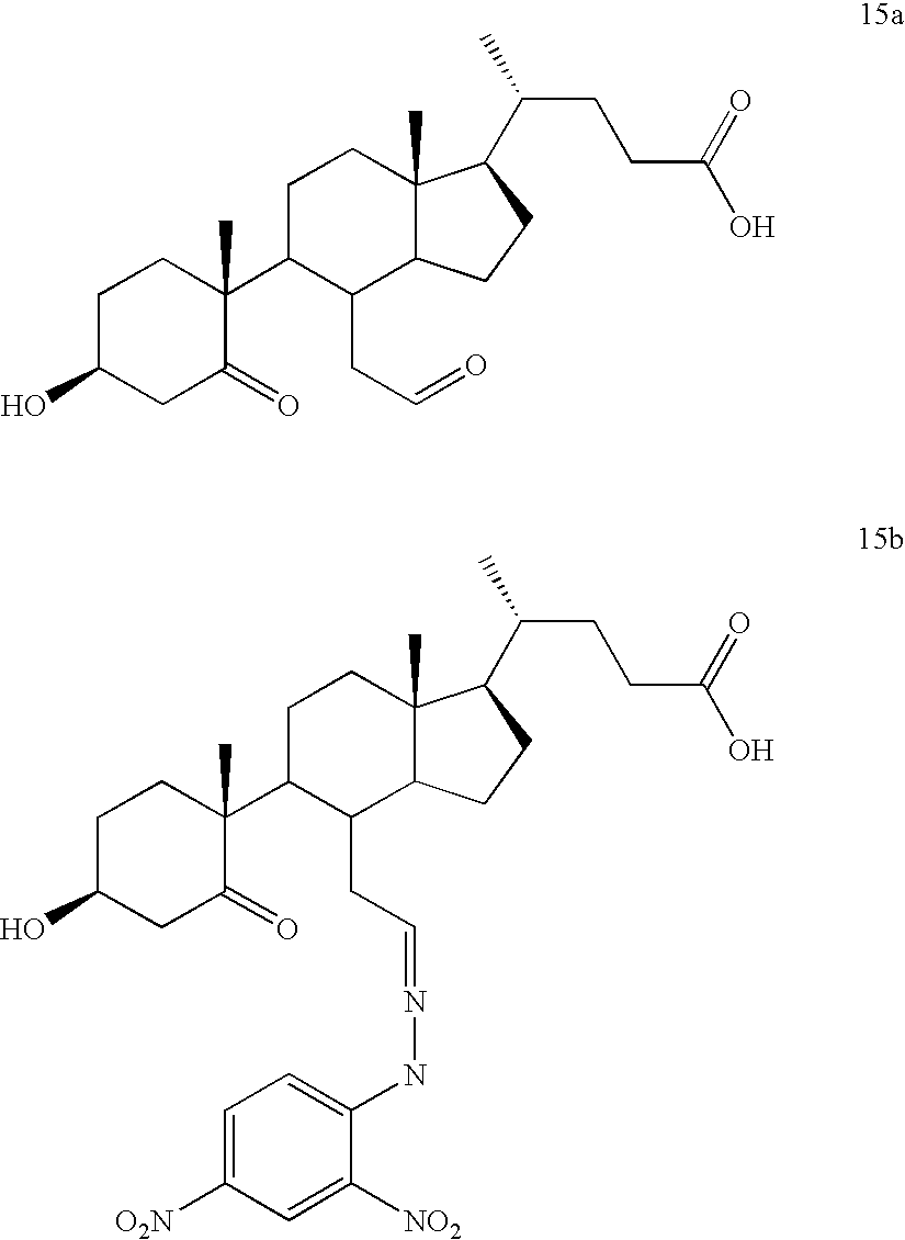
C1C(O)CC(=O)C(C2C(CC=O)C3C(C)(CC2)C(C(C)CCC(O)=O)CC3)(C)C1.C1C(O)CC(=O)C(C2C(CC=NNC3=CC=C([O2N])C=C3[NO2])C3C(C)(CC2)C(C(C)CCC(O)=O)CC3)(C)C1
